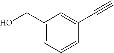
OCC1=CC=CC(C#C)=C1
